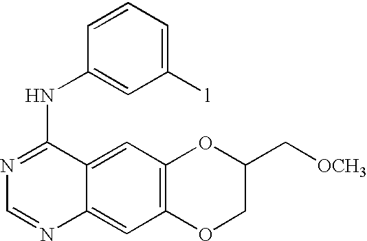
C1=NC2=CC3=C(C=C2C(NC2=CC([l])=CC=C2)=N1)OC(C[OCH3])CO3
